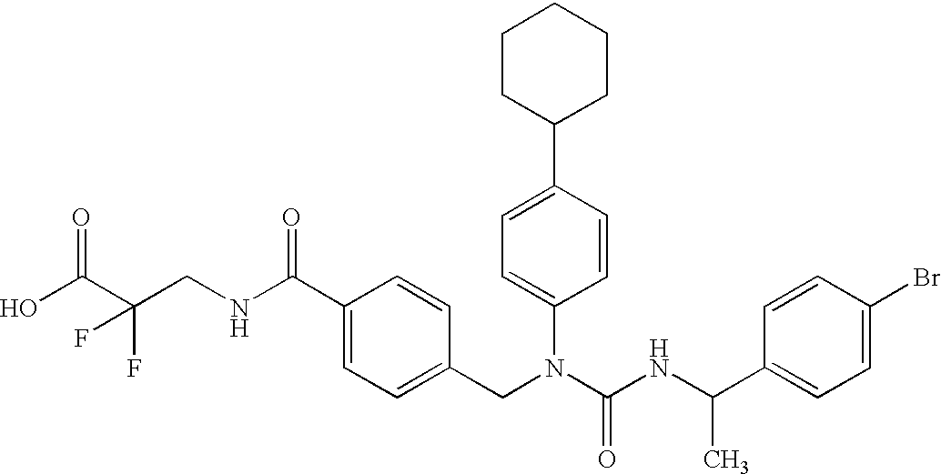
OC(C(CNC(C1=CC=C(CN(C(NC(C2=CC=C(Br)C=C2)C)=O)C2=CC=C(C3CCCCC3)C=C2)C=C1)=O)(F)F)=O
